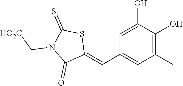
C1(C)=C(O)C(O)=CC(C=C2SC(=S)N(C[HO2C])C2=O)=C1
